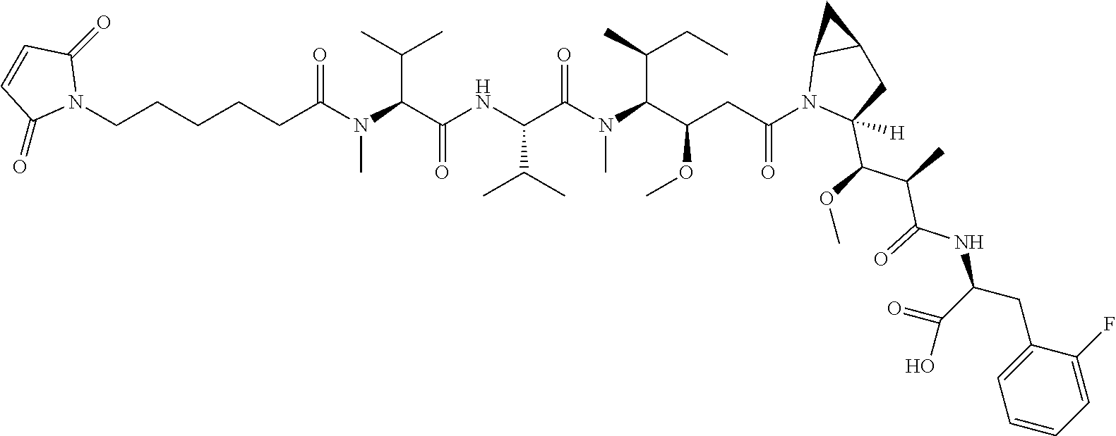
CC(C(N(C)C(=O)CCCCCN1C(=O)C=CC1=O)C(NC(C(N(C(C(CC(N1C(C(C(C(NC(C(=O)O)CC2=CC=CC=C2F)=O)C)OC)([H])CC2C1C2)=O)OC)C(CC)C)C)=O)C(C)C)=O)C
